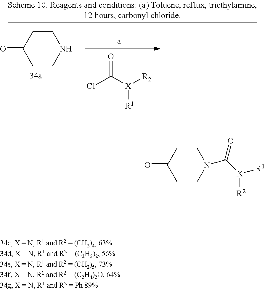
O=C([X]([R2])[R1])Cl.C1(=O)CCNCC1.C1C(=O)CCN(C([X]([R1])[R2])=O)C1
